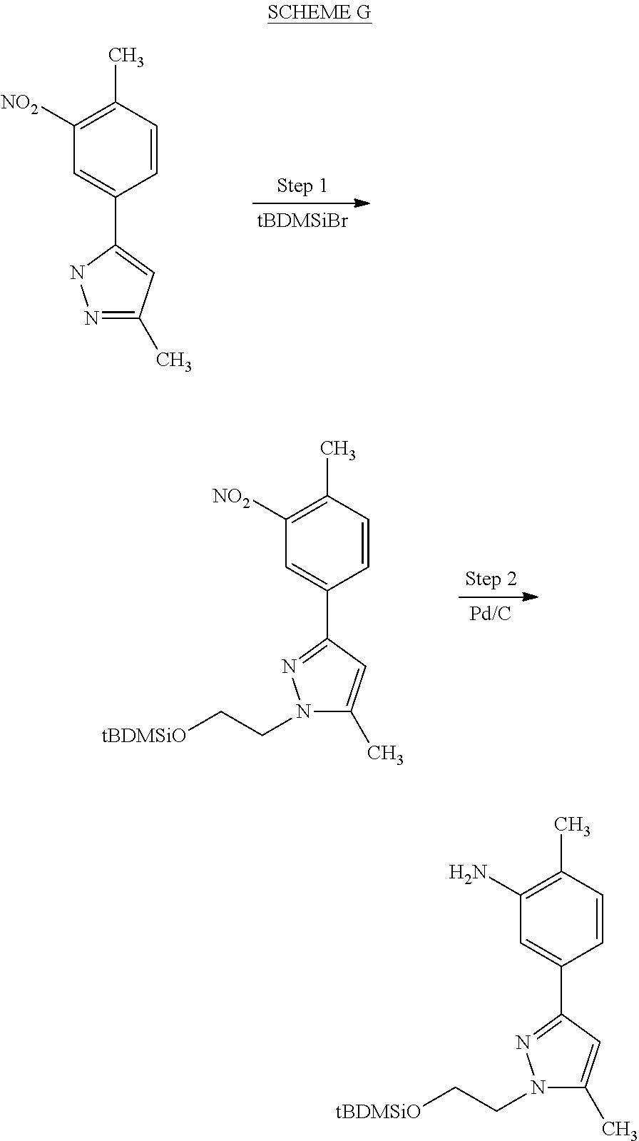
C1([NO2])=C(C)C=CC(C2=CC(C)=NN2)=C1.C1([NO2])=C(C)C=CC(C2=NN(CC[tBDMSiO])C(C)=C2)=C1.C1(N)=C(C)C=CC(C2=NN(CC[tBDMSiO])C(C)=C2)=C1
